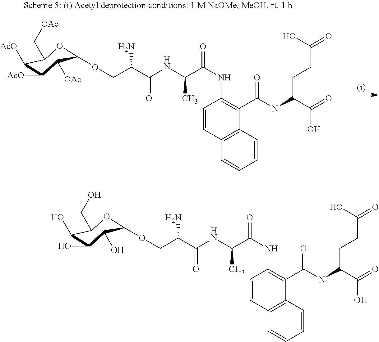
C1=CC2=C(C=C1)C=CC(NC(C(C)NC(=O)C(COC1C([OAc])C([AcO])C([AcO])C(C[OAc])O1)N)=O)=C2C(=O)NC(CCC(=O)O)C(=O)O.C1=CC2=C(C=C1)C=CC(NC(C(C)NC(=O)C(COC1C(O)C(O)C(O)C(CO)O1)N)=O)=C2C(=O)NC(CCC(=O)O)C(=O)O
